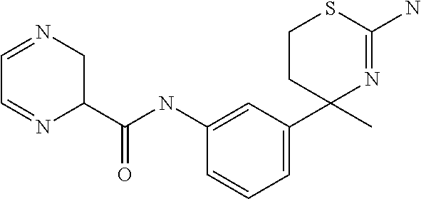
C1(NC(C2CN=CC=N2)=O)=CC(C2(C)N=C(N)SCC2)=CC=C1
